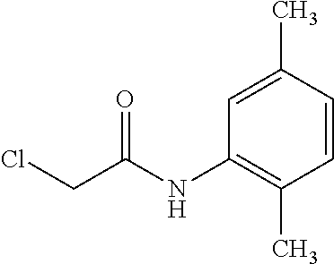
C1=C(C)C=CC(C)=C1NC(CCl)=O
